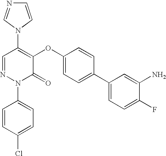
C1(N2C=NC=C2)=C(OC2=CC=C(C3=CC=C(F)C(N)=C3)C=C2)C(=O)N(C2=CC=C(Cl)C=C2)N=C1
